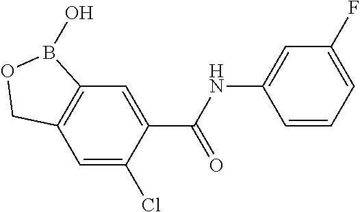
C12=C(C=C(Cl)C(C(NC3=CC(F)=CC=C3)=O)=C1)COB2O
